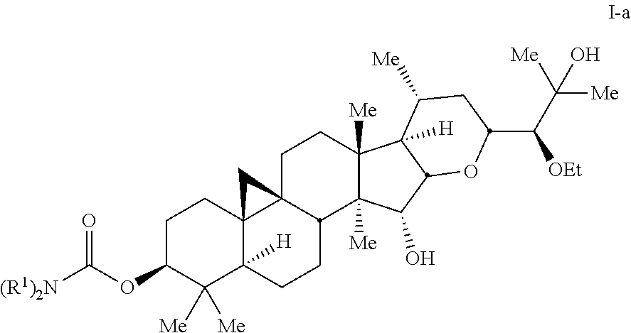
C1C(OC([(R1)2N])=O)C([Me])([Me])C2([H])C3(C1)C1(C(CC2)C2([Me])C([Me])(CC1)C1([H])C(C2O)OC(C(C([Me])([Me])O)[OEt])CC1[Me])C3
